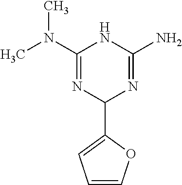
CN(C1=NC(C2=CC=CO2)N=C(N)N1)C
